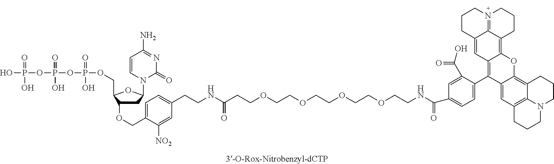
C1(C(NCCOCCOCCOCCOCCC(NCCC2=CC=C(COC3CC(N4C(=O)N=C(N)C=C4)OC3COP(OP(OP(O)(=O)O)(=O)O)(=O)O)C([NO2])=C2)=O)=O)=CC=C(C2=C3C(=C4C5=N(CCC4)CCCC5=C3)OC3=C4C5=C(C=C23)CCCN5CCC4)C(C(=O)O)=C1
